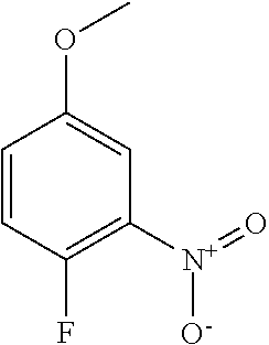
C1=CC(F)=C([N+](=O)[O-])C=C1OC
